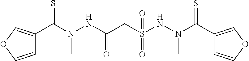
C1=COC=C1C(N(NC(CS(NN(C(C1=COC=C1)=S)C)(=O)=O)=O)C)=S
